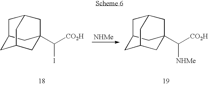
C12CC3(C([CO2H])[l])CC(CC(C3)C1)C2.C12CC3(C([CO2H])[NHMe])CC(CC(C3)C1)C2
